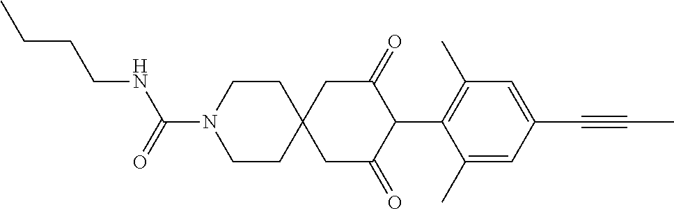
C1CN(C(=O)NCCCC)CCC12CC(=O)C(C1=C(C)C=C(C#CC)C=C1C)C(=O)C2
